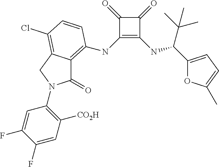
C1(NC2=C3C(=O)N(C4=C([CO2H])C=C(F)C(F)=C4)CC3=C(Cl)C=C2)=C(NC(C(C)(C)C)C2=CC=C(C)O2)C(=O)C1=O
